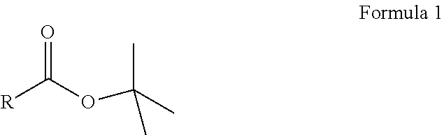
[R]C(OC(C)(C)C)=O
